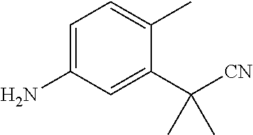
C1=C(N)C=C(C([CN])(C)C)C(C)=C1
